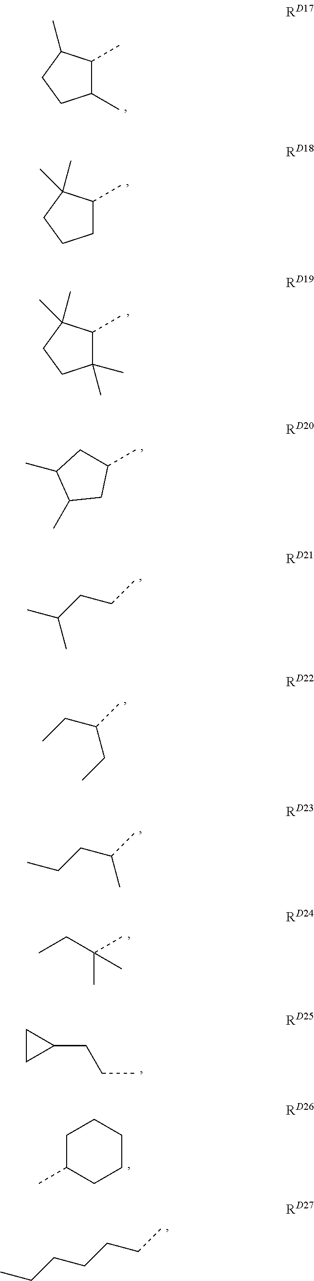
C1(C)C(C)CCC1C.C1(C)CCCC1(C)C.C1(C)C(C)(C)CCC1(C)C.C1(C)CC(C)CC1C.CC(CCC)C.C(C(C)CC)C.C(C(C)C)CC.CCC(C)(C)C.C1(CCC)CC1.C1C(C)CCCC1.CCCCCCC
